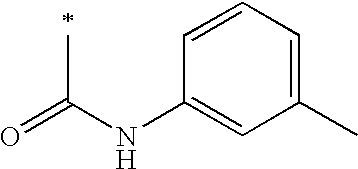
O=C(NC1=CC(C)=CC=C1)C
